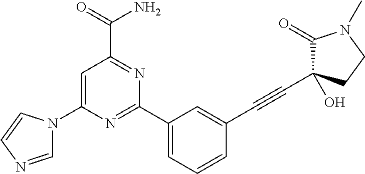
C1=C(N2C=NC=C2)N=C(C2=CC=CC(C#CC3(O)C(=O)N(C)CC3)=C2)N=C1C(=O)N
